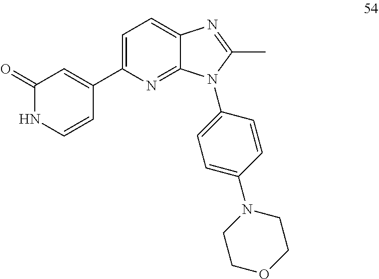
C1=C(C2=CC(=O)NC=C2)N=C2C(=C1)N=C(C)N2C1=CC=C(N2CCOCC2)C=C1
